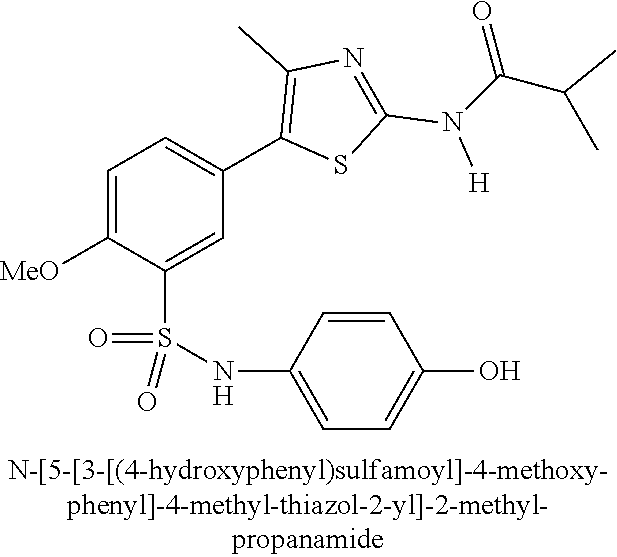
C1=C([MeO])C(S(NC2=CC=C(O)C=C2)(=O)=O)=CC(C2=C(C)N=C(N([H])C(C(C)C)=O)S2)=C1
